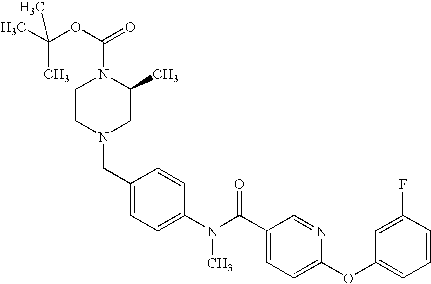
C1(CN2CC(C)N(C(OC(C)(C)C)=O)CC2)=CC=C(N(C(C2=CC=C(OC3=CC=CC(F)=C3)N=C2)=O)C)C=C1
